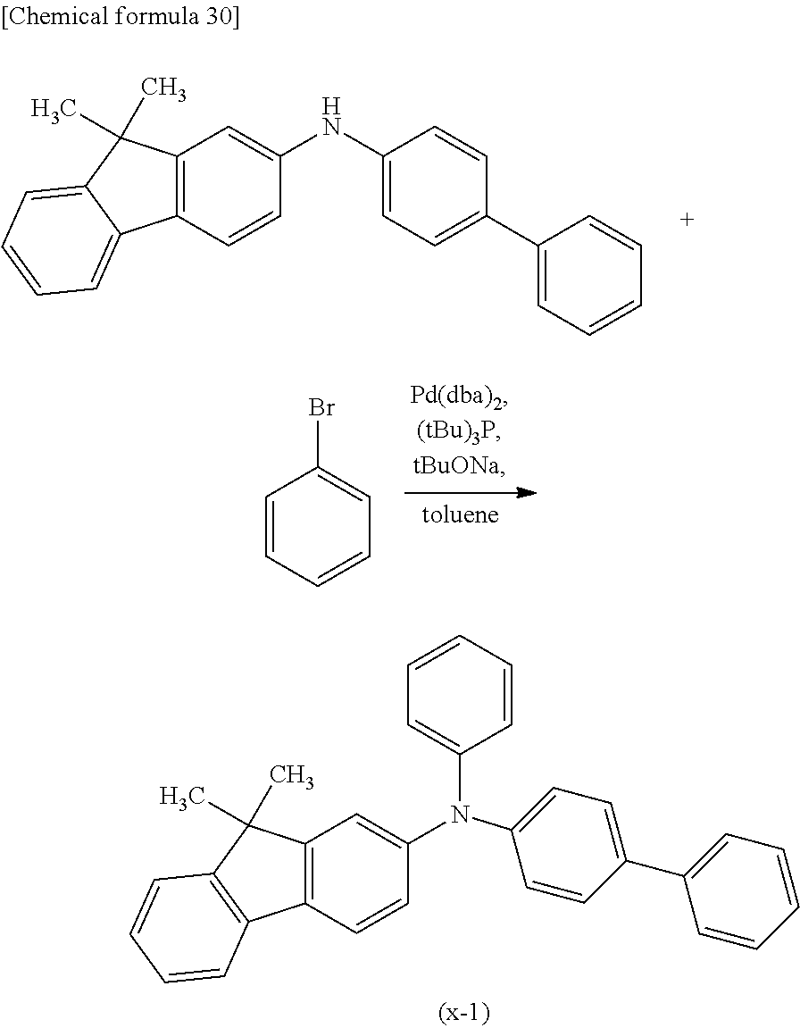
C12=C(C=CC(NC3=CC=C(C4=CC=CC=C4)C=C3)=C1)C1=CC=CC=C1C2(C)C.C1=CC=CC=C1Br.C12=C(C=CC(N(C3=CC=C(C4=CC=CC=C4)C=C3)C3=CC=CC=C3)=C1)C1=C(C2(C)C)C=CC=C1
